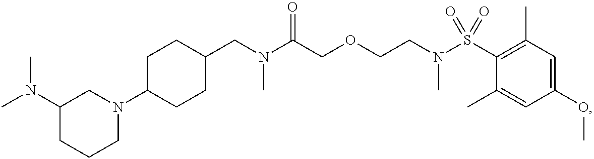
C1CCN(C2CCC(CN(C(COCCN(S(C3=C(C)C=C(OC)C=C3C)(=O)=O)C)=O)C)CC2)CC1N(C)C
